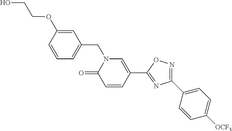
C1=CC(OCCO)=CC(CN2C(=O)C=CC(C3=NC(C4=CC=C([OCF3])C=C4)=NO3)=C2)=C1
